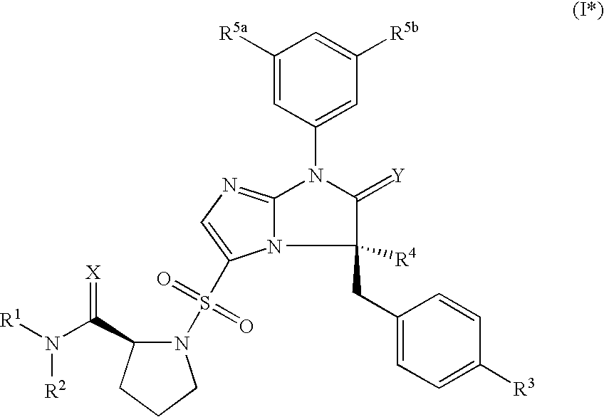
C1([R5a])=CC(N2C3=NC=C(S(N4C(C(=[X])N([R1])[R2])CCC4)(=O)=O)N3C([R4])(CC3=CC=C([R3])C=C3)C2=[Y])=CC([R5b])=C1
